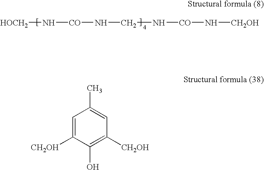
[HOCH2]N[CO]NCN[CO]N[CH2OH].C1=C([CH2OH])C(O)=C([CH2OH])C=C1C
